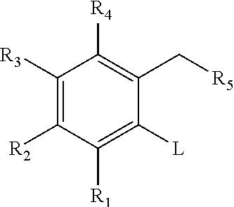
C1([R3])=C([R2])C([R1])=C([L])C(C[R5])=C1[R4]
